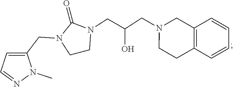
C1CN(CC(CN2CCC3=C(C2)C=CC=C3)O)C(=O)N1CC1=CC=NN1C
